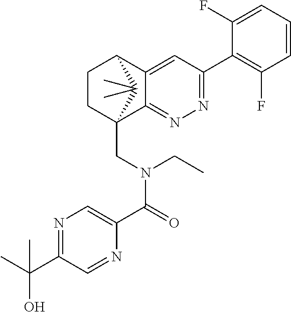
C12=CC(C3=C(F)C=CC=C3F)=NN=C1C1(CN(C(C3=CN=C(C(C)(O)C)C=N3)=O)CC)CCC2C1(C)C
